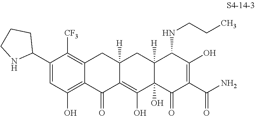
C1(C2CCCN2)=CC(O)=C2C(=C1[CF3])CC1([H])C(=C(O)C3(O)C([H])(C1)C(NCCC)C(O)=C(C(N)=O)C3=O)C2=O
